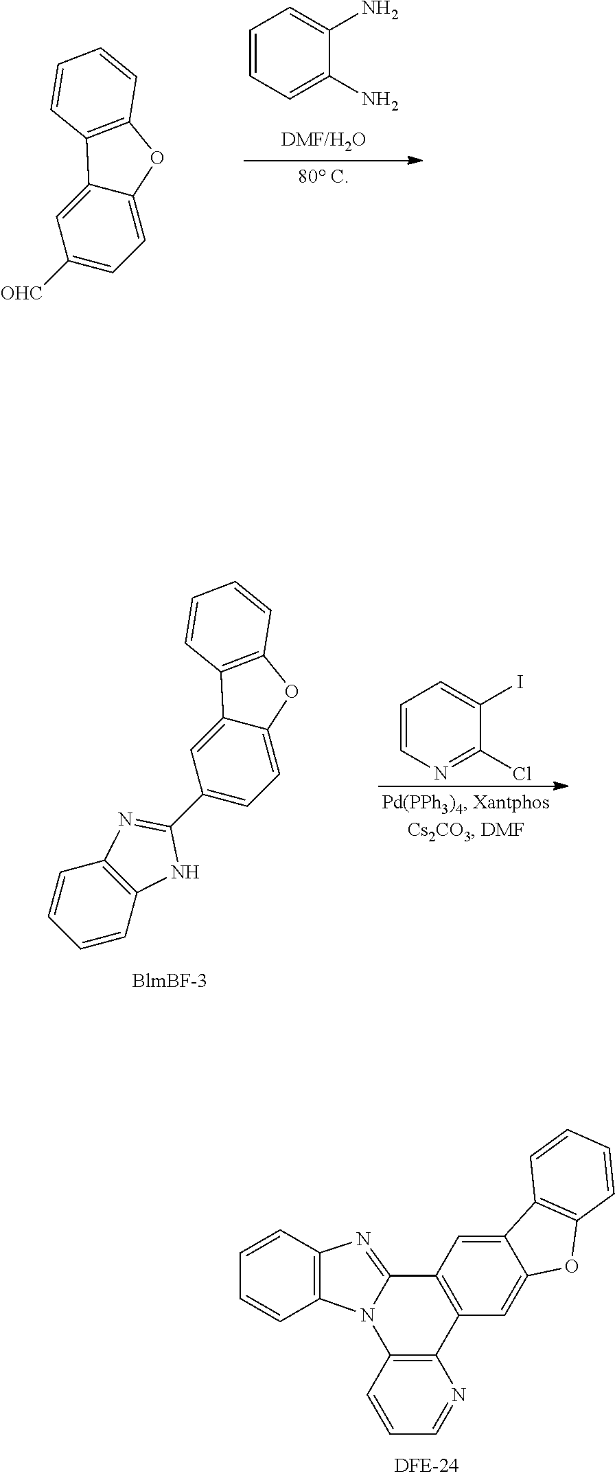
C1=CC=C(N)C(N)=C1.C1([OHC])=CC=C2C(=C1)C1=C(O2)C=CC=C1.C1(C2=NC3=C(N2)C=CC=C3)=CC=C2C(=C1)C1=C(O2)C=CC=C1.C1=CN=C(Cl)C(I)=C1.C12=C(C=CC=N1)N1C3=C(C=CC=C3)N=C1C1=C2C=C2C(=C1)C1=C(O2)C=CC=C1
